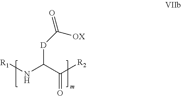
[R1]NC(C([R2])=O)[D]C(=O)[OX]
